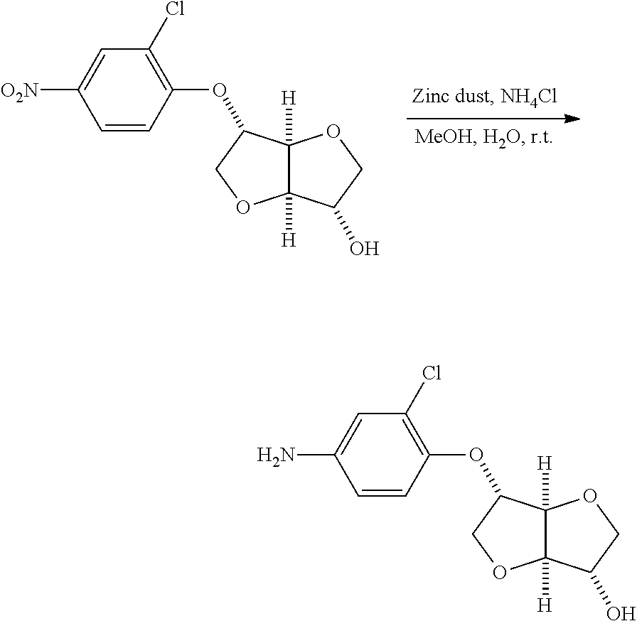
C1=CC(OC2C3([H])C([H])(OC2)C(O)CO3)=C(Cl)C=C1[O2N].C1=CC(OC2C3([H])C([H])(OC2)C(O)CO3)=C(Cl)C=C1N
